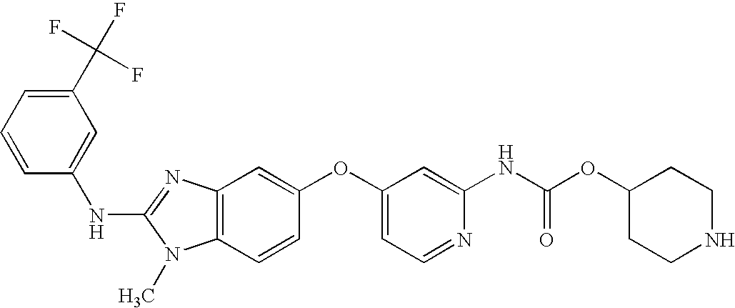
C1(C(F)(F)F)=CC=CC(NC2=NC3=C(N2C)C=CC(OC2=CC=NC(NC(OC4CCNCC4)=O)=C2)=C3)=C1
